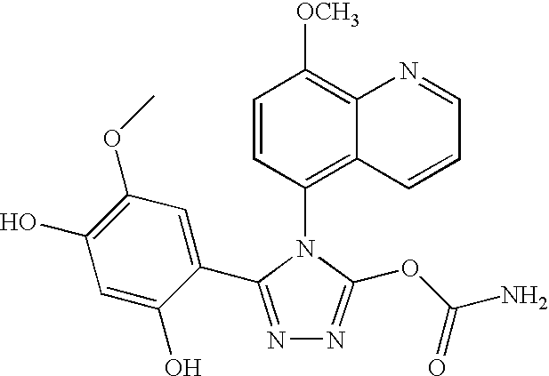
C1=CC(N2C(OC(N)=O)=NN=C2C2=CC(OC)=C(O)C=C2O)=C2C(=C1[OCH3])N=CC=C2
